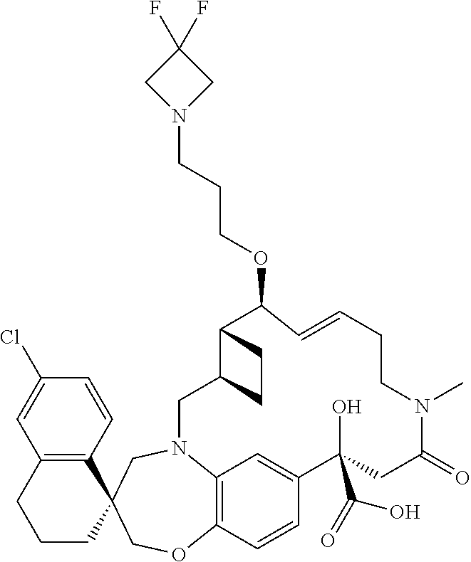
C12=C(C=CC(Cl)=C1)C1(CCC2)COC2=C3N(C1)CC1C(C(OCCCN4CC(F)(F)C4)C=CCCN(C)C(=O)CC(O)(C(=O)O)C(=C3)C=C2)CC1
